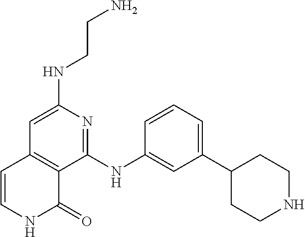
N(C1=CC2=C(C(NC3=CC(C4CCNCC4)=CC=C3)=N1)C(=O)NC=C2)CCN
